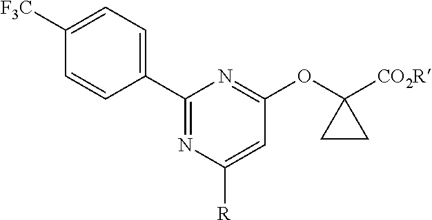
C1([F3C])=CC=C(C2=NC([R])=CC(OC3([CO2R])CC3)=N2)C=C1
